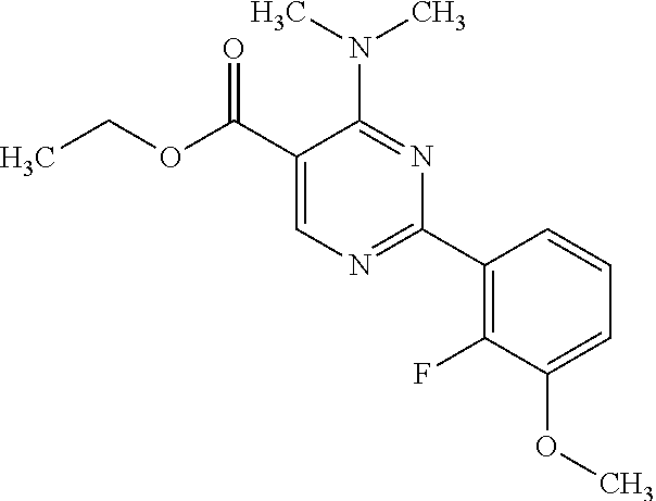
CCOC(C1=CN=C(C2=C(F)C(OC)=CC=C2)N=C1N(C)C)=O
